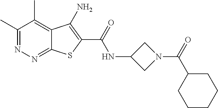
C1(C)=NN=C2C(=C1C)C(N)=C(C(=O)NC1CN(C(=O)C3CCCCC3)C1)S2
